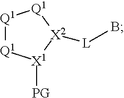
[Q1]1[Q1][X1]([PG])[X2]([L]B)[Q1]1
